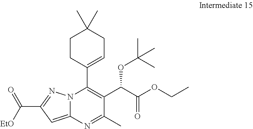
O=C(C1=NN2C(C3=CCC(C)(C)CC3)=C(C(C(OCC)=O)OC(C)(C)C)C(C)=NC2=C1)[EtO]
